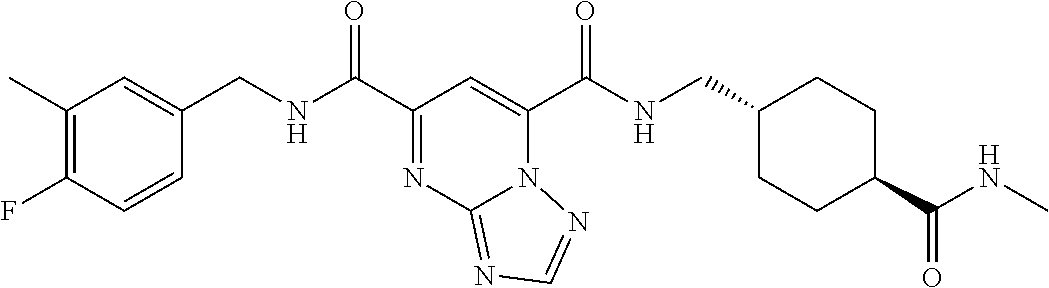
C1(C)=C(F)C=CC(CNC(C2=NC3=NC=NN3C(C(NCC3CCC(C(NC)=O)CC3)=O)=C2)=O)=C1
